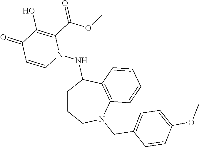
C1CCN(CC2=CC=C(OC)C=C2)C2=C(C1NN1C(C(=O)OC)=C(O)C(=O)C=C1)C=CC=C2
